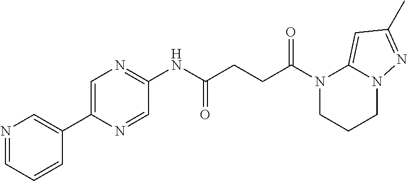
N1(C(=O)CCC(=O)NC2=NC=C(C3=CN=CC=C3)N=C2)CCCN2C1=CC(C)=N2
